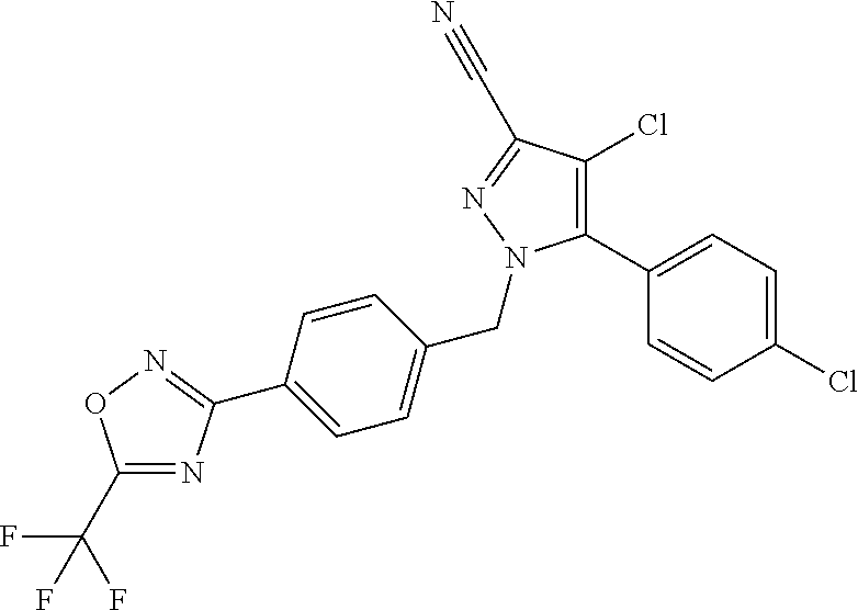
C1(Cl)=C(C2=CC=C(Cl)C=C2)N(CC2=CC=C(C3=NOC(C(F)(F)F)=N3)C=C2)N=C1C#N
